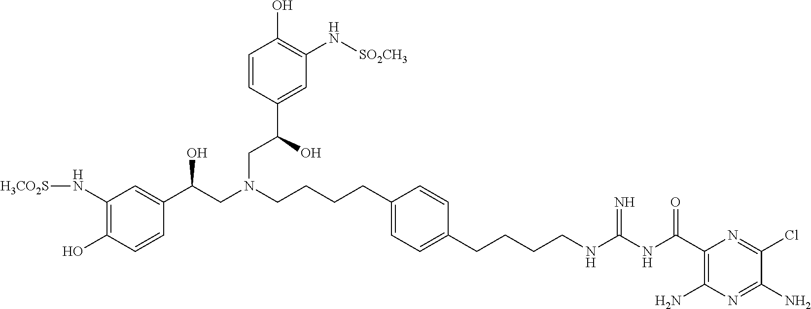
C1(N[H3CO2S])=C(O)C=CC(C(CN(CCCCC2=CC=C(CCCCNC(NC(C3=C(N)N=C(N)C(Cl)=N3)=O)=N)C=C2)CC(O)C2=CC(N[SO2CH3])=C(O)C=C2)O)=C1
